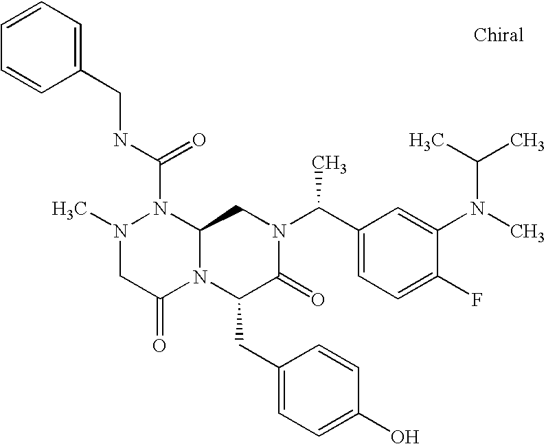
CN1CC(=O)N2C(N1C(NCC1=CC=CC=C1)=O)CN(C(C1=CC=C(F)C(N(C)C(C)C)=C1)C)C(=O)C2CC1=CC=C(O)C=C1
